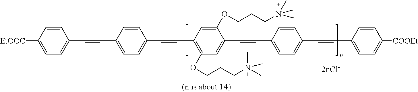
[EtOOC]C1=CC=C(C#CC2=CC=C(C#CC3=C(OCCCN(C)(C)C)C=C(C#CC4=CC=C(C#CC5=CC=C([COOEt])C=C5)C=C4)C(OCCCN(C)(C)C)=C3)C=C2)C=C1
